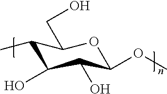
C1(C)C(O)C(O)C(OC)OC1CO
